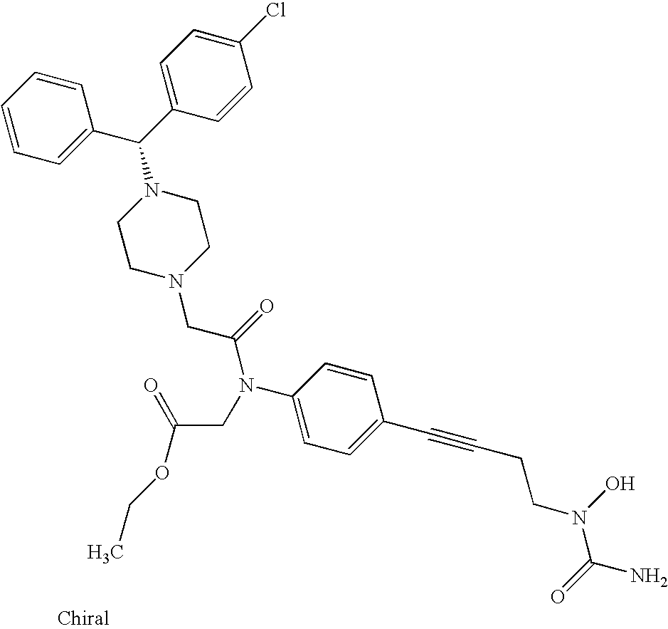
C1=C(C(C2=CC=C(Cl)C=C2)N2CCN(CC(=O)N(C3=CC=C(C#CCCN(C(N)=O)O)C=C3)CC(=O)OCC)CC2)C=CC=C1
